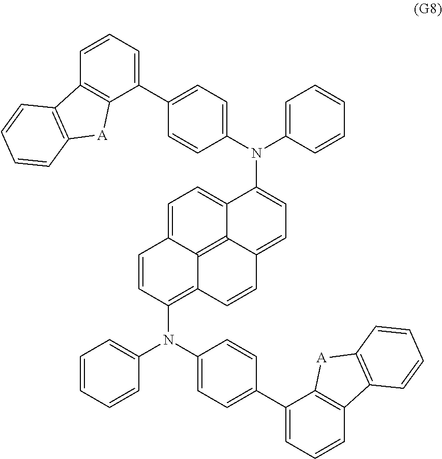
C12=C3C4=CC=C1C=CC(N(C1=CC=CC=C1)C1=CC=C(C5=CC=CC6=C5[A]C5=C6C=CC=C5)C=C1)=C2C=CC3=CC=C4N(C1=CC=CC=C1)C1=CC=C(C2=CC=CC3=C2[A]C2=C3C=CC=C2)C=C1
